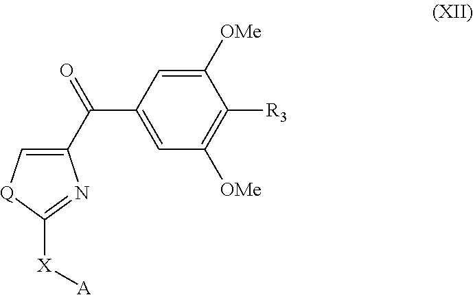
C1=C(C(=O)C2=C[Q]C([X][A])=N2)C=C([OMe])C([R3])=C1[OMe]
